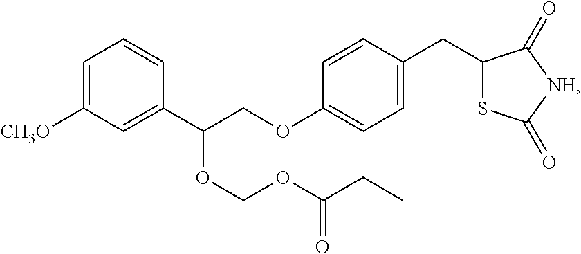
C1=C([CH3O])C=C(C(COC2=CC=C(CC3SC(=O)[NH]C3=O)C=C2)OCOC(CC)=O)C=C1
